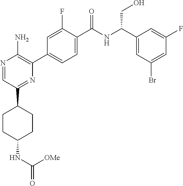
N1=CC(C2CCC(NC(=O)[OMe])CC2)=NC(C2=CC=C(C(NC(C3=CC(Br)=CC(F)=C3)CO)=O)C(F)=C2)=C1N
